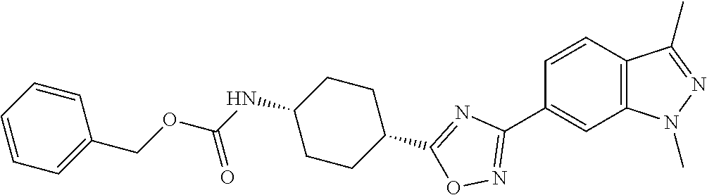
C1=CC2=C(C=C1C1=NOC(C3CCC(NC(OCC4=CC=CC=C4)=O)CC3)=N1)N(C)N=C2C
